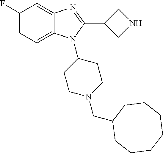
C1(F)=CC=C2C(=C1)N=C(C1CNC1)N2C1CCN(CC2CCCCCCC2)CC1
